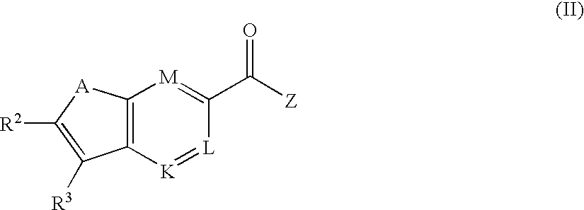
C12=C([K]=[L]C(C(=O)[Z])=[M]1)C([R3])=C([R2])[A]2
